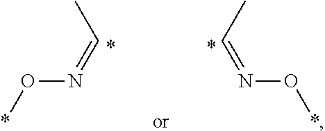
N(O*)=CC.N(O*)=CC
